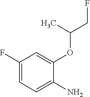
C1(F)=CC=C(N)C(OC(CF)C)=C1
